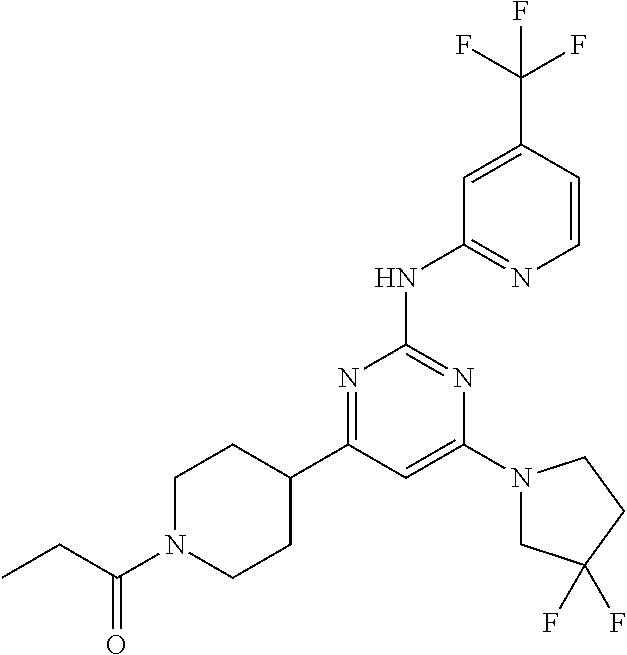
C1N(C(CC)=O)CCC(C2=NC(NC3=NC=CC(C(F)(F)F)=C3)=NC(N3CC(F)(F)CC3)=C2)C1
